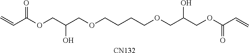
C=CC(OCC(COCCCCOCC(COC(C=C)=O)O)O)=O.[CN132]
